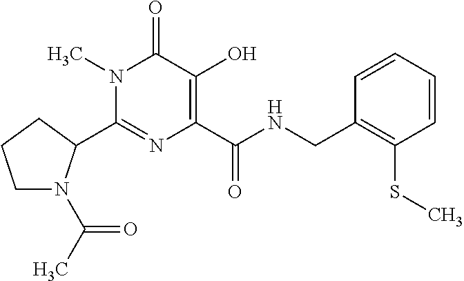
C1(C2N(C(C)=O)CCC2)=NC(C(NCC2=C(SC)C=CC=C2)=O)=C(O)C(=O)N1C
